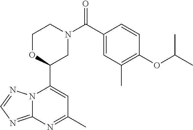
N12C(=NC=N1)N=C(C)C=C2C1CN(C(=O)C2=CC(C)=C(OC(C)C)C=C2)CCO1
